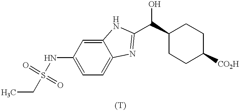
N(C1=CC=C2C(=C1)NC(C(C1CCC([CO2H])CC1)O)=N2)S(=O)(=O)CC
